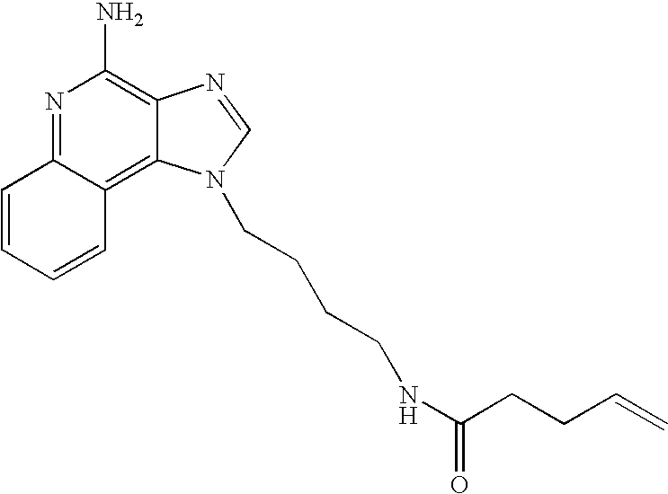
N1=C2C(=C3C(=C1N)N=CN3CCCCNC(CCC=C)=O)C=CC=C2
